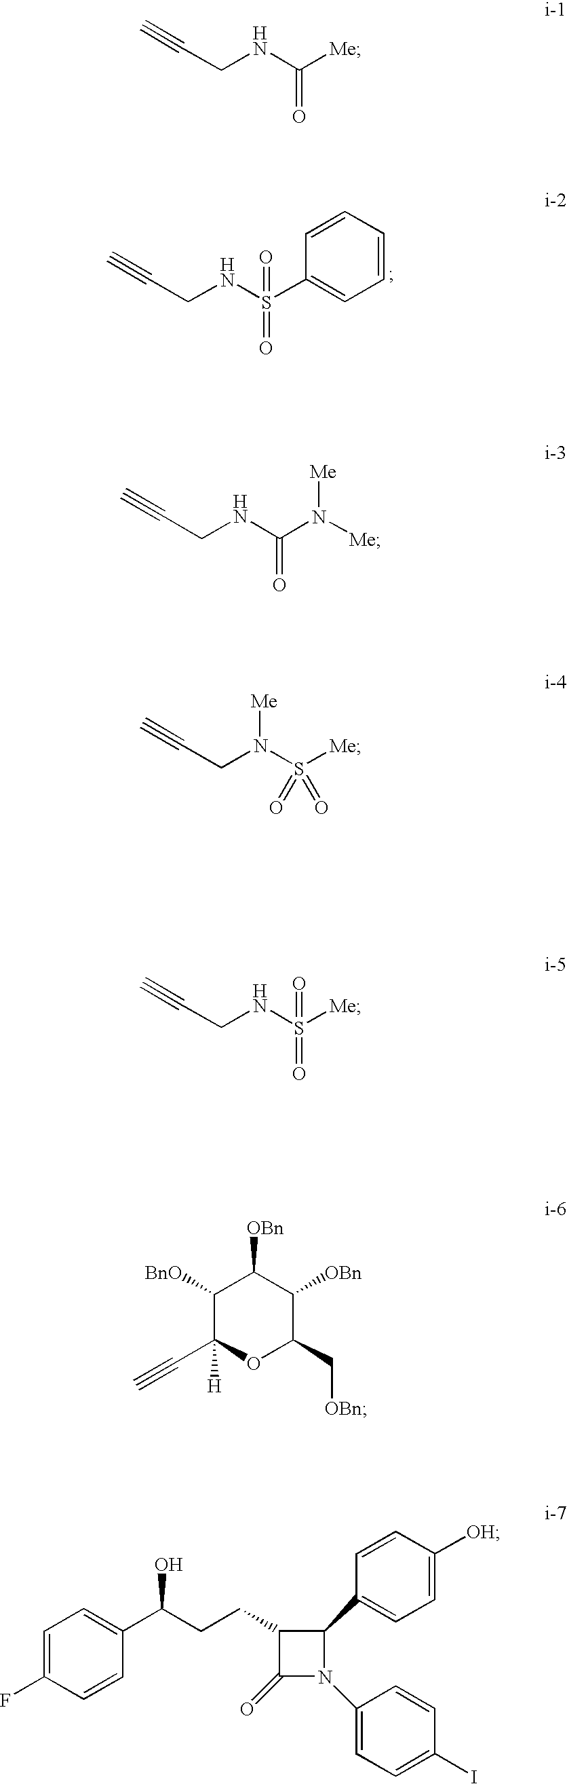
S(=O)(NCC#C)(C1=CC=CC=C1)=O.C(=O)(NCC#C)[Me].C(=O)(NCC#C)N([Me])[Me].N(CC#C)([Me])S([Me])(=O)=O.N(CC#C)S([Me])(=O)=O.C1([BnO])C([H])(C#C)OC(C[OBn])C([OBn])C1[OBn].C1=C(F)C=CC(C(CCC2C(=O)N(C3=CC=C(I)C=C3)C2C2=CC=C([OH])C=C2)O)=C1
